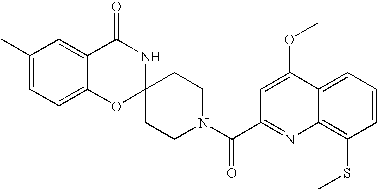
C1(C)=CC=C2C(=C1)C(=O)NC1(O2)CCN(C(C2=NC3=C(SC)C=CC=C3C(OC)=C2)=O)CC1
